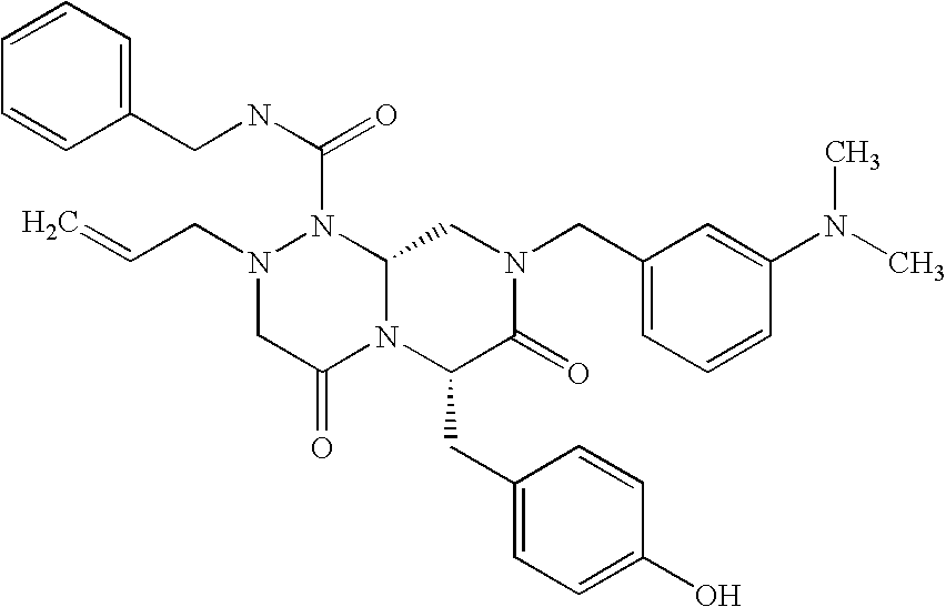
N1(CC=C)CC(=O)N2C(N1C(NCC1=CC=CC=C1)=O)CN(CC1=CC=CC(N(C)C)=C1)C(=O)C2CC1=CC=C(O)C=C1
